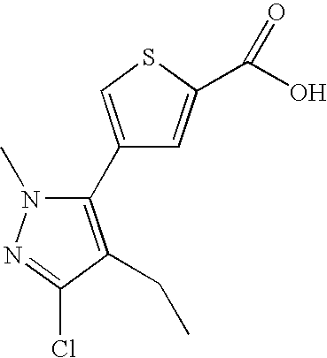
C1(C2=C(CC)C(Cl)=NN2C)=CSC(C(O)=O)=C1
